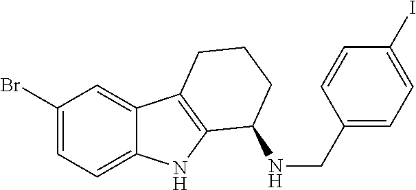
C1(Br)=CC=C2C(=C1)C1=C(N2)C(NCC2=CC=C(I)C=C2)CCC1
